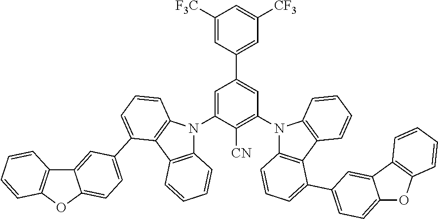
C1([F3C])=CC(C2=CC(N3C4=C(C5=C3C=CC=C5)C(C3=CC=C5OC6=C(C5=C3)C=CC=C6)=CC=C4)=C([CN])C(N3C4=C(C5=C3C=CC=C5C3=CC=C5C(=C3)C3=C(O5)C=CC=C3)C=CC=C4)=C2)=CC([CF3])=C1
